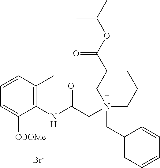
[Br-].C1=CC(C)=C(NC(CN2(CC3=CC=CC=C3)CCCC(C(OC(C)C)=O)C2)=O)C([COOMe])=C1
